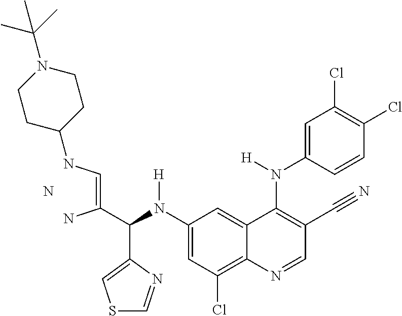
C1(N(C(C(=CNC2CCN(C(C)(C)C)CC2)N)C2=CSC=N2)[H])=CC(Cl)=C2C(=C1)C(N(C1=CC(Cl)=C(Cl)C=C1)[H])=C(C#N)C=N2.N
